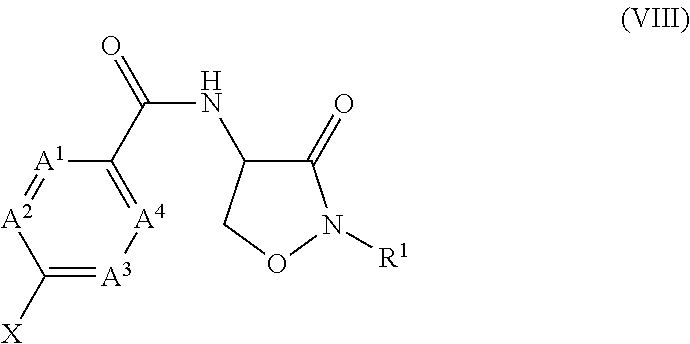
C1(=O)C(NC(=O)C2=[A4][A3]=C([X])[A2]=[A1]2)CON1[R1]
